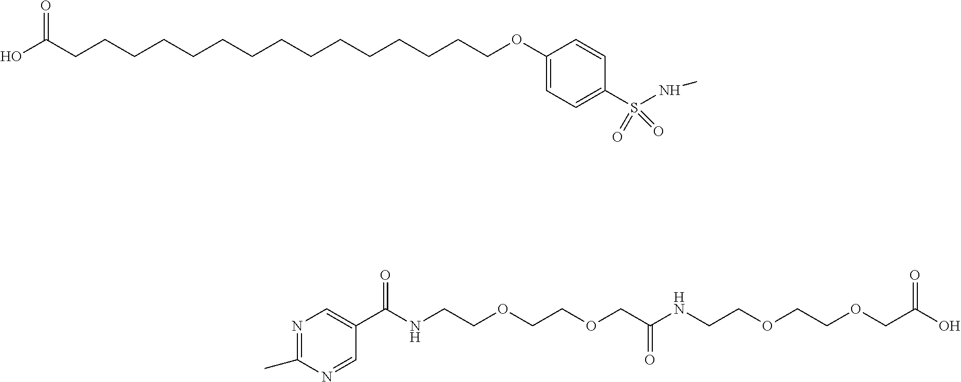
OC(CCCCCCCCCCCCCCCOC1=CC=C(S(=O)(=O)NC)C=C1)=O.N1=CC(C(NCCOCCOCC(=O)NCCOCCOCC(O)=O)=O)=CN=C1C
